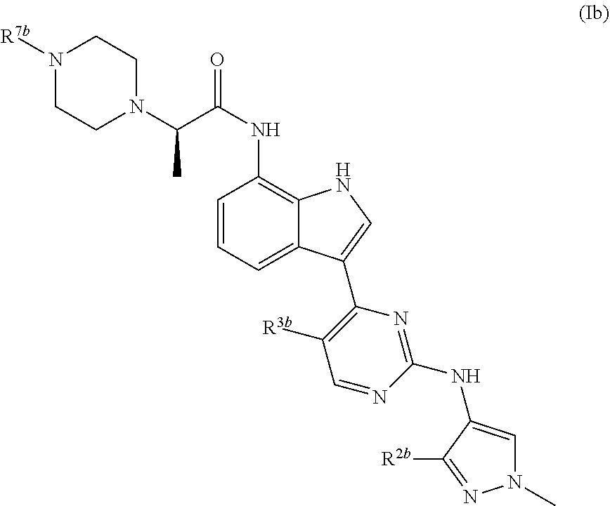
N1([R7b])CCN(C(C(NC2=C3C(=CC=C2)C(C2=C([R3b])C=NC(NC4=CN(C)N=C4[R2b])=N2)=CN3)=O)C)CC1
